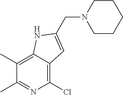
C1CCCCN1CC1=CC2=C(Cl)N=C(C)C(C)=C2N1
